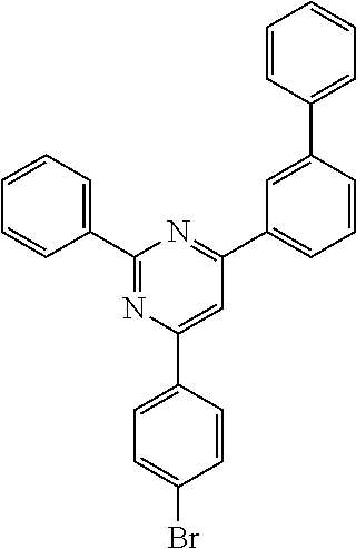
C1(C2=CC=CC=C2)=NC(C2=CC=C(Br)C=C2)=CC(C2=CC=CC(C3=CC=CC=C3)=C2)=N1
